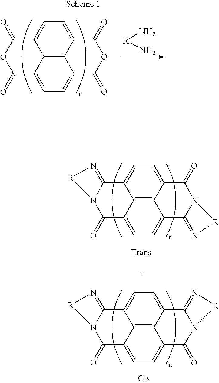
C12=C3C4=CC=C1C(=O)OC(=O)C2=CC=C3C(=O)OC4=O.N[R]N.C12=C3C4=CC=C1C1=N[R]N1C(=O)C2=CC=C3C1=N[R]N1C4=O.C12=C3C4=CC=C1C(=O)N1C(=N[R]1)C2=CC=C3C1=N[R]N1C4=O
